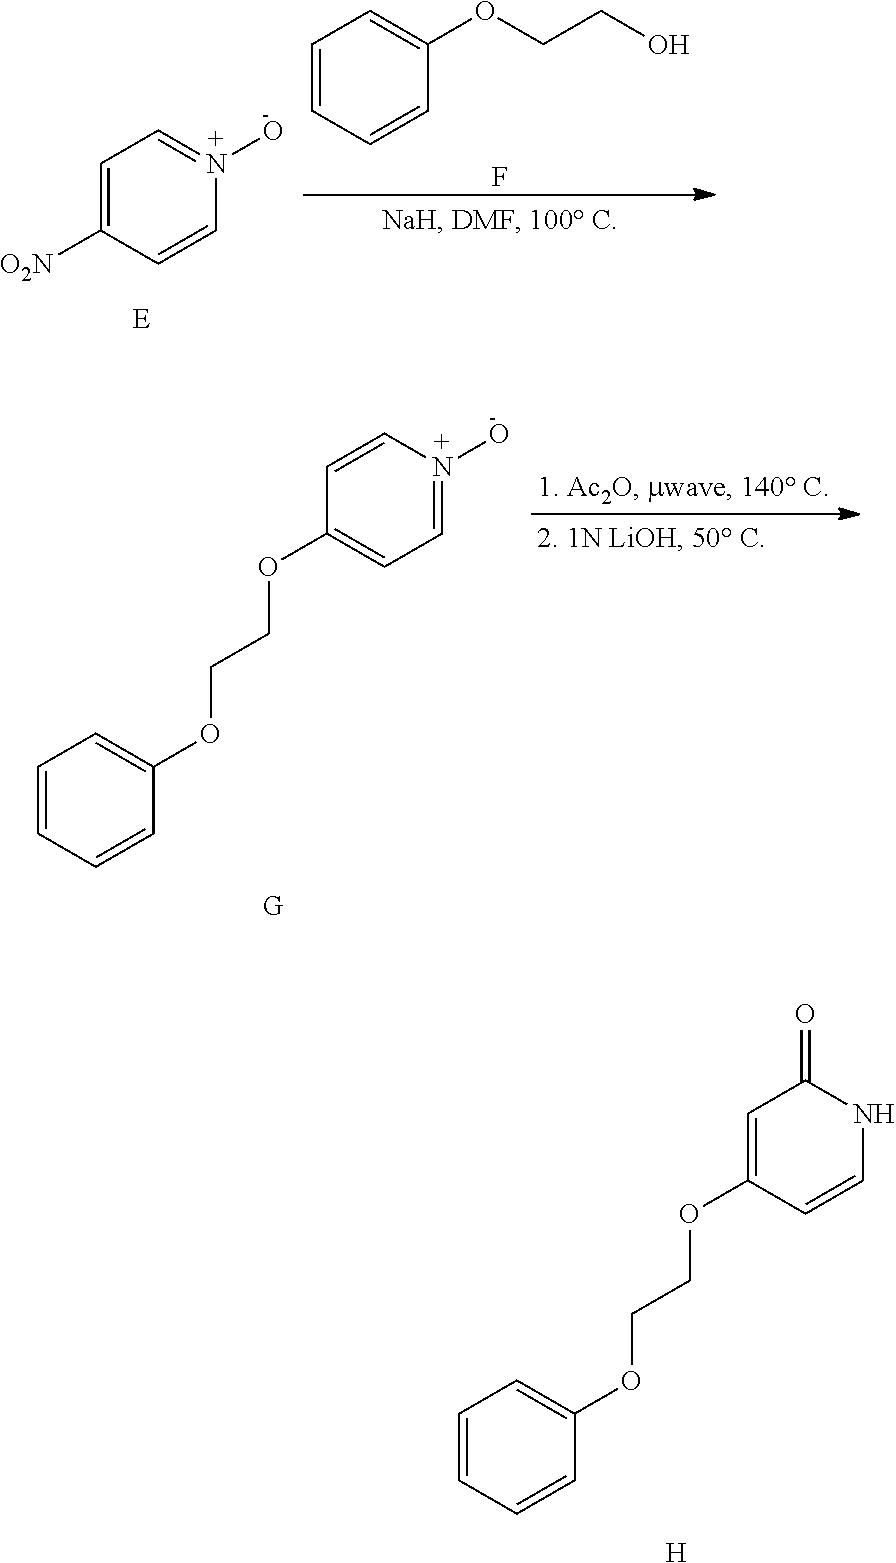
C1=C(OCCOC2=CC=CC=C2)C=CNC1=O.[H].C1=C([O2N])C=CN(O)=C1.C1=CC=CC(OCCO)=C1.F.C1=CN(O)=CC=C1OCCOC1=CC=CC=C1
